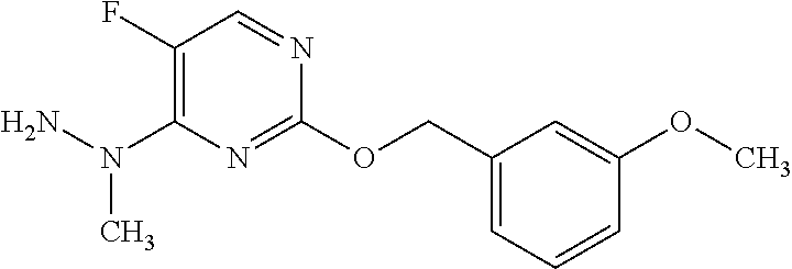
C1=CC=C(COC2=NC(N(N)C)=C(F)C=N2)C=C1OC
